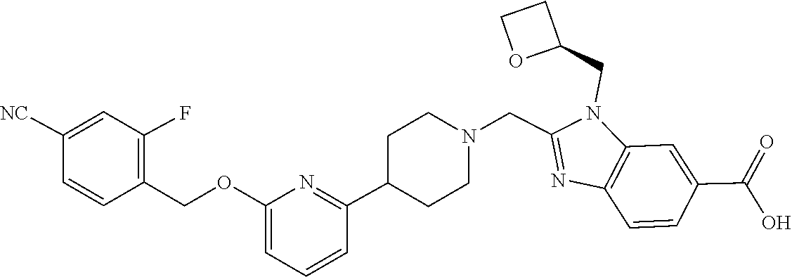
C1=CC(COC2=CC=CC(C3CCN(CC4=NC5=C(N4CC4OCC4)C=C(C(=O)O)C=C5)CC3)=N2)=C(F)C=C1[NC]
